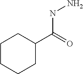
C1CCCC(C(=O)NN)C1
